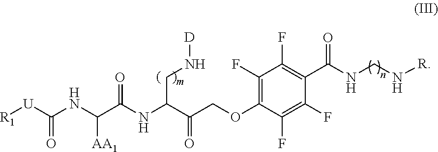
[R1][U]C(NC(C(NC(C(COC1=C(F)C(F)=C(C(NCN[R])=O)C(F)=C1F)=O)CN[D])=O)[AA1])=O
